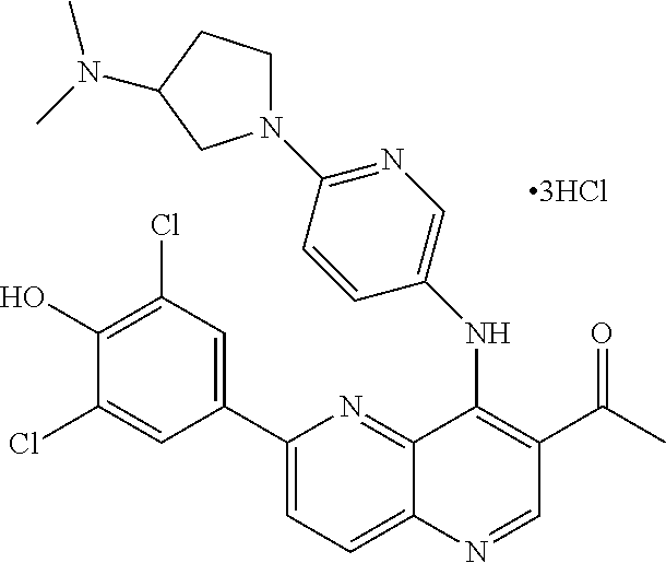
C12=NC(C3=CC(Cl)=C(O)C(Cl)=C3)=CC=C1N=CC(C(C)=O)=C2NC1=CN=C(N2CCC(N(C)C)C2)C=C1
